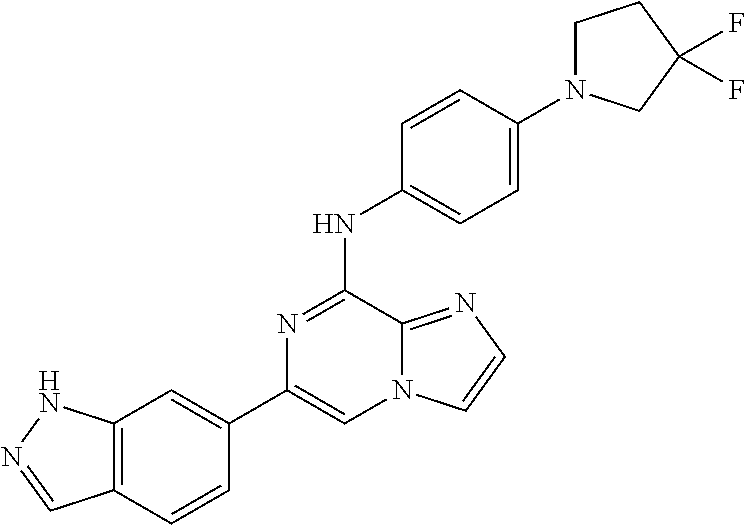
C1(C2=CC3=C(C=C2)C=NN3)=CN2C(=NC=C2)C(NC2=CC=C(N3CCC(F)(F)C3)C=C2)=N1
